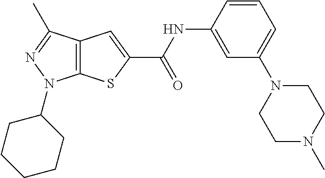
C12=C(C(C)=NN1C1CCCCC1)C=C(C(NC1=CC(N3CCN(C)CC3)=CC=C1)=O)S2
